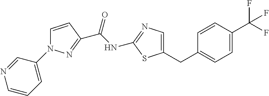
C1=CC(C(F)(F)F)=CC=C1CC1=CN=C(NC(=O)C2=NN(C3=CC=CN=C3)C=C2)S1
